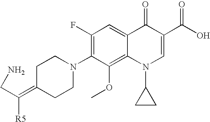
C(C([R5])=C1CCN(C2=C(F)C=C3C(=C2OC)N(C2CC2)C=C(C(O)=O)C3=O)CC1)N
